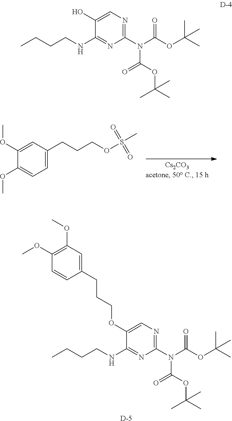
C1=C(CCCOS(C)(=O)=O)C=C(OC)C(OC)=C1.C1(N(C(OC(C)(C)C)=O)C(OC(C)(C)C)=O)=NC=C(OCCCC2=CC(OC)=C(OC)C=C2)C(NCCCC)=N1.[D].C1(N(C(OC(C)(C)C)=O)C(OC(C)(C)C)=O)=NC=C(O)C(NCCCC)=N1
